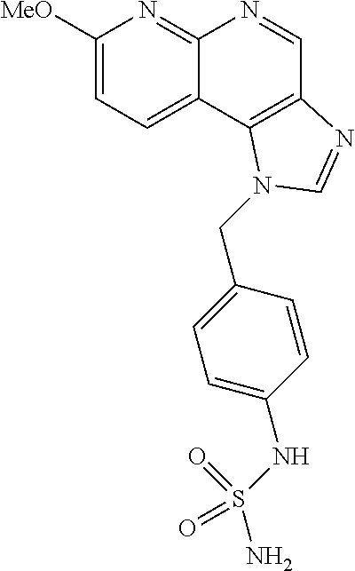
C1([MeO])=CC=C2C(=N1)N=CC1=C2N(CC2=CC=C(NS(N)(=O)=O)C=C2)C=N1
